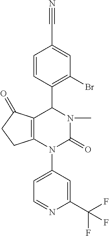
N#CC1=CC(Br)=C(C2C3=C(N(C4=CC=NC(C(F)(F)F)=C4)C(=O)N2C)CCC3=O)C=C1
